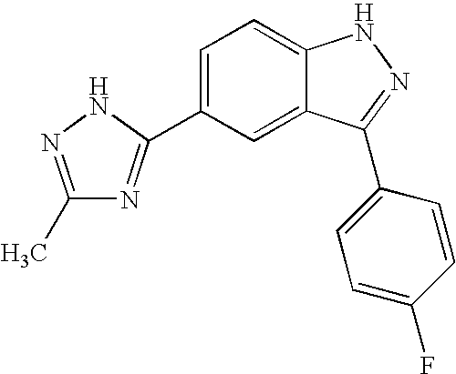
C1=C(C2=NC(C)=NN2)C=C2C(=C1)NN=C2C1=CC=C(F)C=C1
